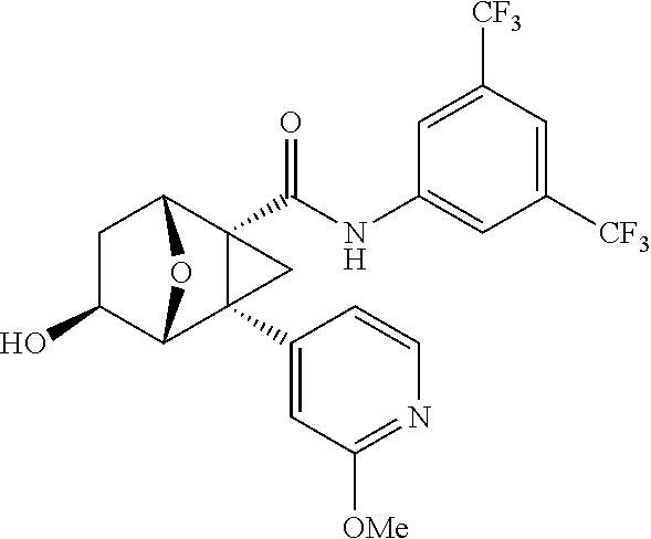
C1C(O)C2C3(C4=CC([OMe])=NC=C4)C(C(NC4=CC([CF3])=CC([CF3])=C4)=O)(C1O2)C3
